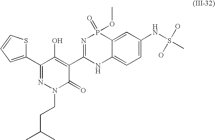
C1(C2=NN(CCC(C)C)C(=O)C(C3=NP(=O)(OC)C4=CC(NS(C)(O)O)=CC=C4N3)=C2O)=CC=CS1
